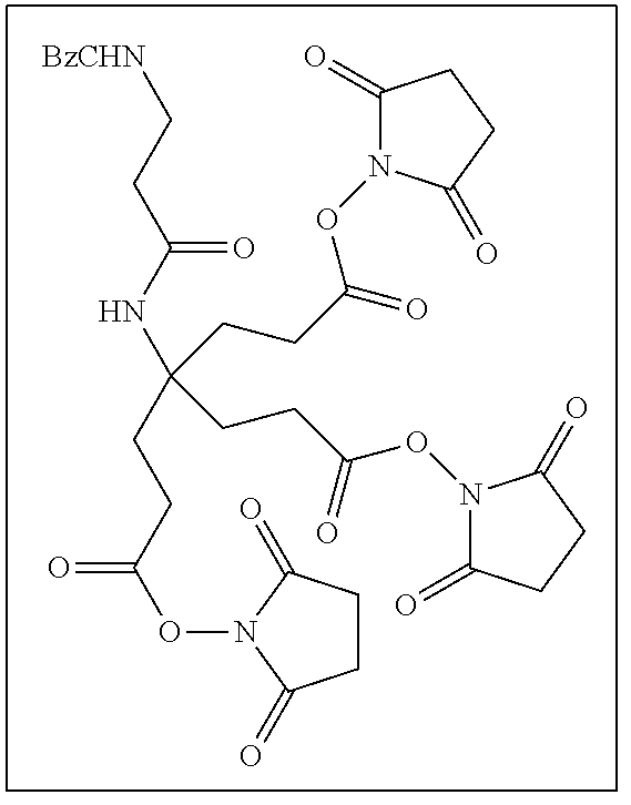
[BzCHN]CCC(NC(CCC(=O)ON1C(=O)CCC1=O)(CCC(ON1C(=O)CCC1=O)=O)CCC(ON1C(=O)CCC1=O)=O)=O
